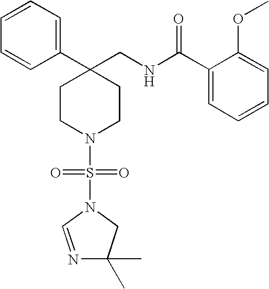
C1(CNC(C2=CC=CC=C2OC)=O)(C2=CC=CC=C2)CCN(S(=O)(=O)N2CC(C)(C)N=C2)CC1
